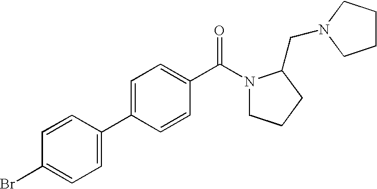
C1=CC(C2=CC=C(C(N3CCCC3CN3CCCC3)=O)C=C2)=CC=C1Br
